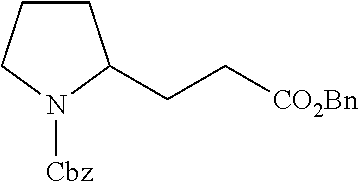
C1CCN([Cbz])C1CC[CO2Bn]
